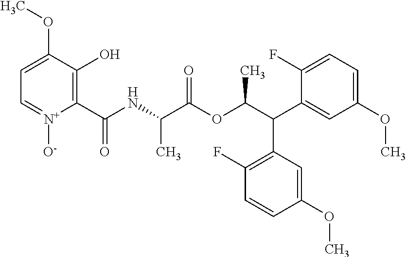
C1=C(OC)C(O)=C(C(NC(C(OC(C(C2=CC(OC)=CC=C2F)C2=C(F)C=CC(OC)=C2)C)=O)C)=O)[N+]([O-])=C1
